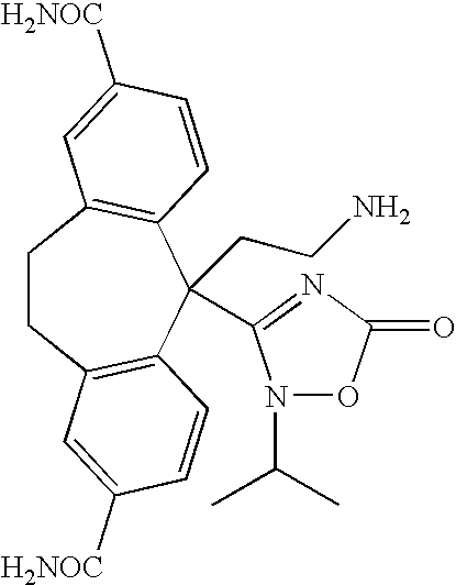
C1CC2=C(C(CCN)(C3=NC(=O)ON3C(C)C)C3=C1C=C([H2NOC])C=C3)C=CC([H2NOC])=C2
